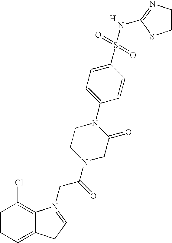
C1=CC=C2C(=C1Cl)N(CC(N1CC(=O)N(C3=CC=C(S(=O)(=O)NC4=NC=CS4)C=C3)CC1)=O)=CC2.[H]
